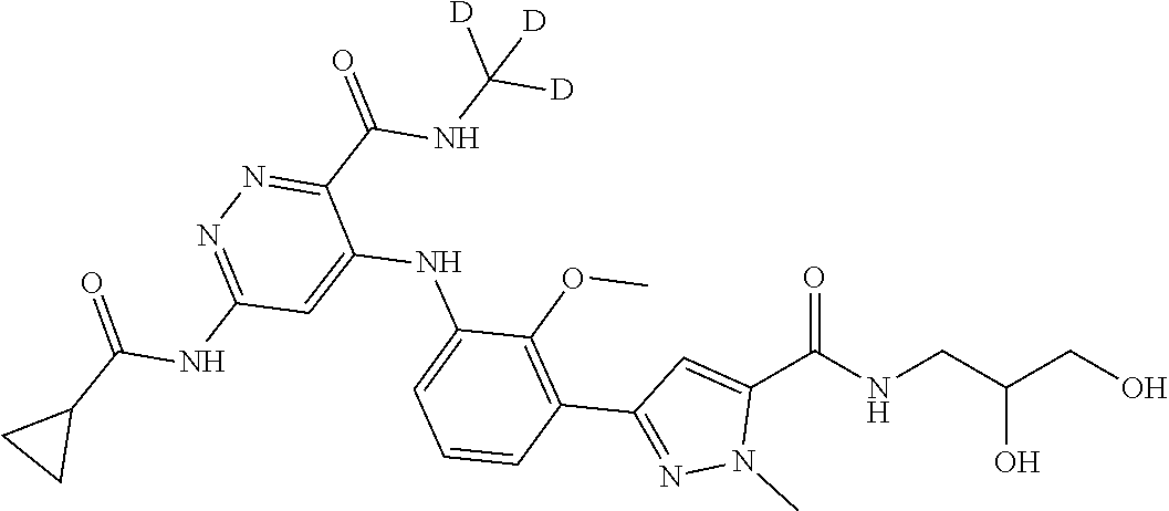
OCC(CNC(C1=CC(C2=C(OC)C(NC3=CC(NC(=O)C4CC4)=NN=C3C(NC([D])([D])[D])=O)=CC=C2)=NN1C)=O)O
